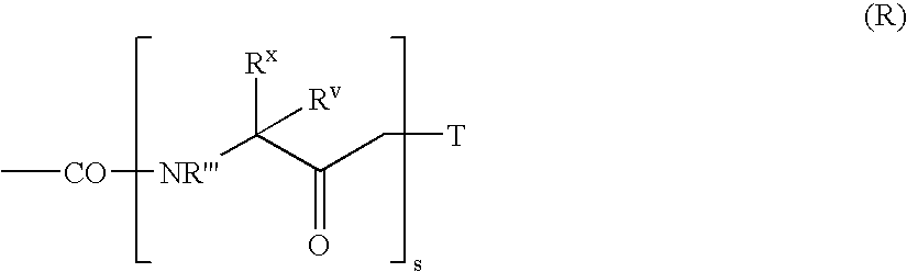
C[CO][NR''']C(C(C[T])=O)([Rx])[Rv]
